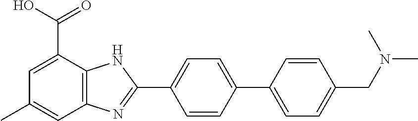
C1=CC(C2=CC=C(CN(C)C)C=C2)=CC=C1C1=NC2=C(N1)C(C(O)=O)=CC(C)=C2
